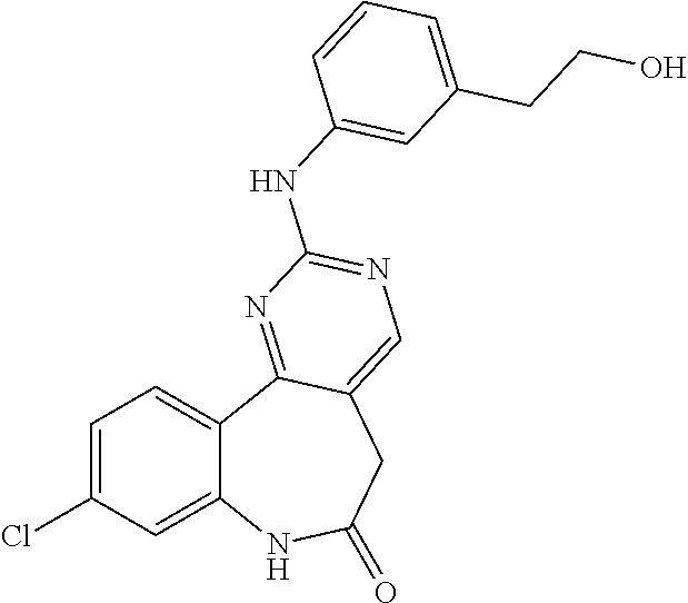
C1=C(Cl)C=C2C(=C1)C1=NC(NC3=CC(CCO)=CC=C3)=NC=C1CC(=O)N2
